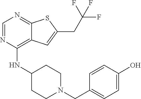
C1=NC(NC2CCN(CC3=CC=C(O)C=C3)CC2)=C2C(=N1)SC(CC(F)(F)F)=C2
